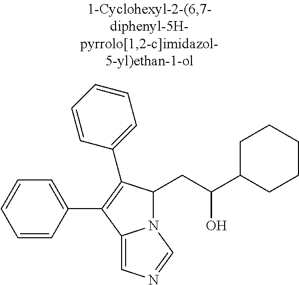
N12C(CC(C3CCCCC3)O)C(C3=CC=CC=C3)=C(C3=CC=CC=C3)C1=CN=C2
